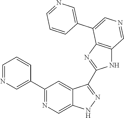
C1(C2=CN=CC=C2)=NC=C2C(=C1)C(C1=NC3=C(N1)C=NC=C3C1=CN=CC=C1)=NN2
